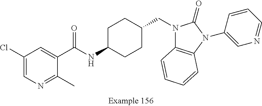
C1(Cl)=CN=C(C)C(C(NC2CCC(CN3C4=C(N(C5=CN=CC=C5)C3=O)C=CC=C4)CC2)=O)=C1
